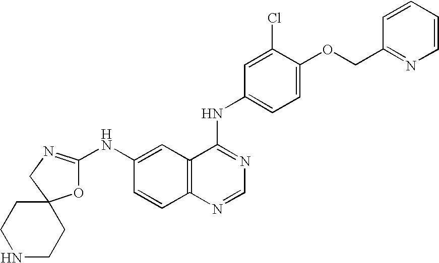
C1N=C(NC2=CC3=C(C=C2)N=CN=C3NC2=CC=C(OCC3=NC=CC=C3)C(Cl)=C2)OC12CCNCC2
